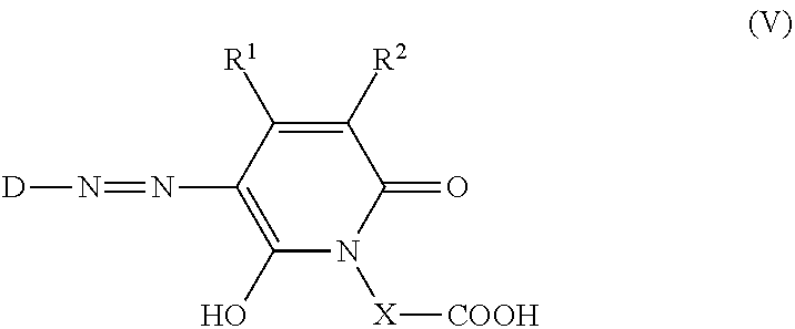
C1(=O)C([R2])=C([R1])C(N=N[D])=C(O)N1[X][COOH]
